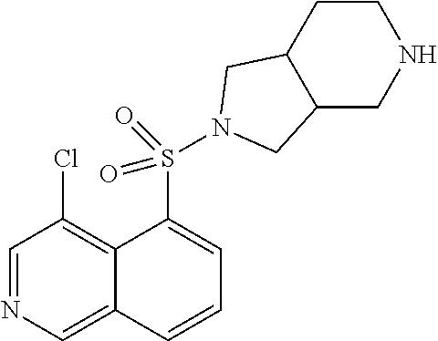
C1=NC=C2C(=C1Cl)C(S(=O)(=O)N1CC3C(CNCC3)C1)=CC=C2
